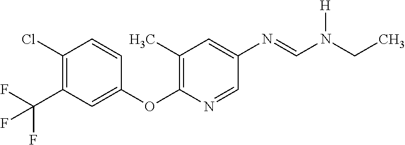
C1=CC(Cl)=C(C(F)(F)F)C=C1OC1=C(C)C=C(N=CN([H])CC)C=N1
